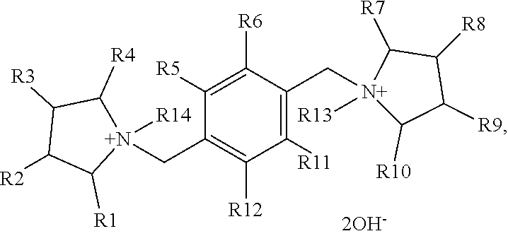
C1(C[N+]2([R14])C([R4])C([R3])C([R2])C2[R1])=C([R12])C([R11])=C(C[N+]2([R13])C([R10])C([R9])C([R8])C2[R7])C([R6])=C1[R5]
